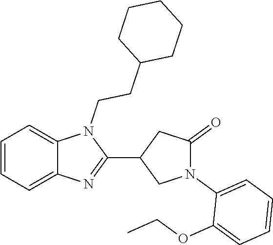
C1=CC=C2C(=C1)N(CCC1CCCCC1)C(C1CN(C3=CC=CC=C3OCC)C(=O)C1)=N2
